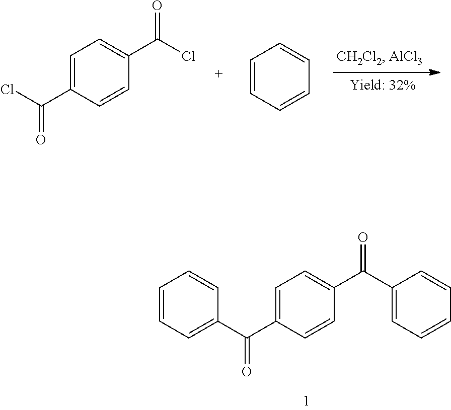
C1=C(C(Cl)=O)C=CC(C(Cl)=O)=C1.C1=CC=CC=C1.C1=C(C(C2=CC=CC=C2)=O)C=CC(C(C2=CC=CC=C2)=O)=C1
